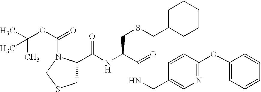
C(NC(C(=O)NCC1=CN=C(OC2=CC=CC=C2)C=C1)CSCC1CCCCC1)(=O)C1CSCN1C(OC(C)(C)C)=O
